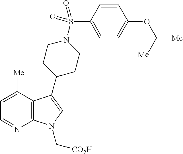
C12=C(C(C3CCN(S(C4=CC=C(OC([Me])[Me])C=C4)(=O)=O)CC3)=CN1C[CO2H])C([Me])=CC=N2
